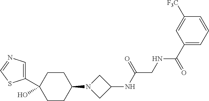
C1(C2=CN=CS2)(O)CCC(N2CC(NC(CNC(C3=CC=CC([F3C])=C3)=O)=O)C2)CC1
